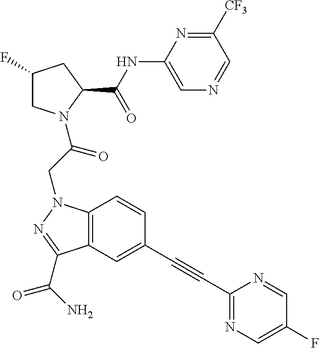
C1(NC(C2CC(F)CN2C(CN2C3=C(C(C(N)=O)=N2)C=C(C#CC2=NC=C(F)C=N2)C=C3)=O)=O)=CN=CC([CF3])=N1
